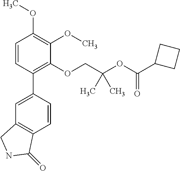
C1=CC(C2=CC3=C(C=C2)C(=O)NC3)=C(OCC(OC(C2CCC2)=O)(C)C)C(OC)=C1OC
